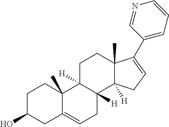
C1C(O)CC2=CCC3([H])C([H])(C2(C)C1)CCC1(C)C3([H])CC=C1C1=CC=CN=C1
